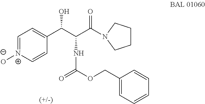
C1=[N+]([O-])C=CC(C(C(C(=O)N2CCCC2)NC(=O)OCC2=CC=CC=C2)O)=C1
